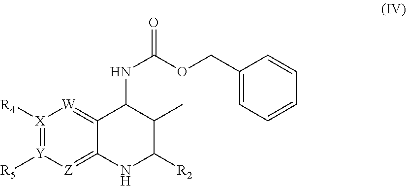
[X]1([R4])=[Y]([R5])[Z]=C2C(=[W]1)C(NC(=O)OCC1=CC=CC=C1)C(C)C([R2])N2
